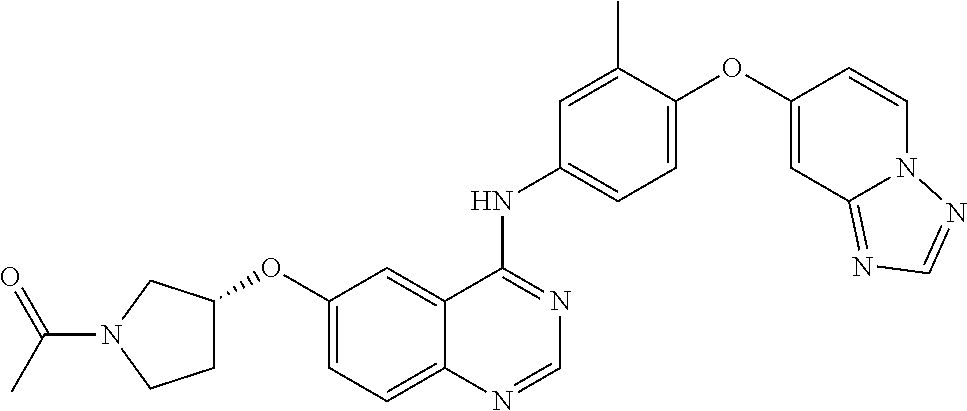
C1=C(OC2=CC3=NC=NN3C=C2)C(C)=CC(NC2=NC=NC3=CC=C(OC4CCN(C(=O)C)C4)C=C23)=C1
